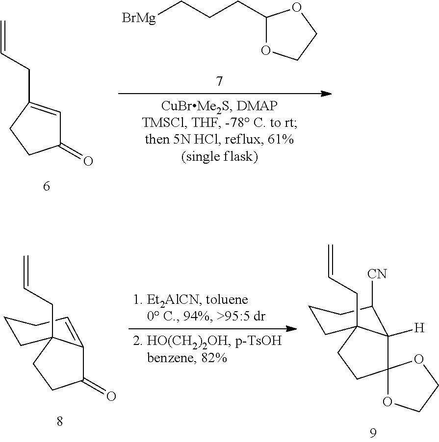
C1(=O)C=C(CC=C)CC1.C1(CCC[BrMg])OCCO1.C1(=O)C2=CCCCC2(CC=C)CC1.C12(C3([H])C(CC=C)(CC1)CCCC3[CN])OCCO2
